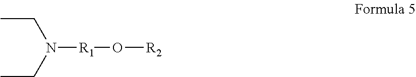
N([R1]O[R2])(CC)CC
